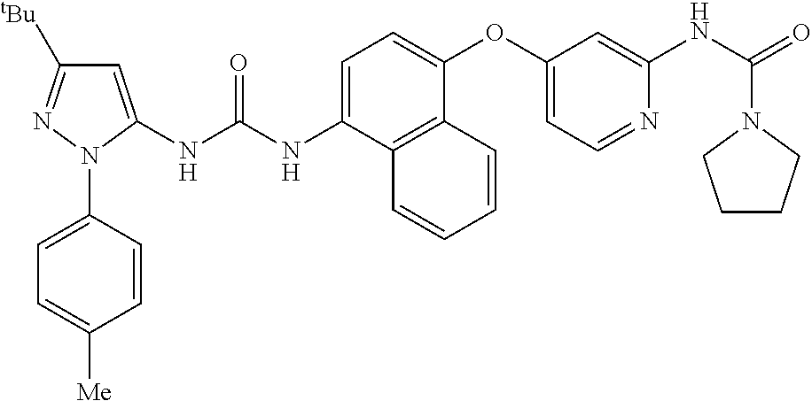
C1=C(NC(NC2=CC([tBu])=NN2C2=CC=C([Me])C=C2)=O)C2=C(C(OC3=CC=NC(NC(=O)N4CCCC4)=C3)=C1)C=CC=C2
